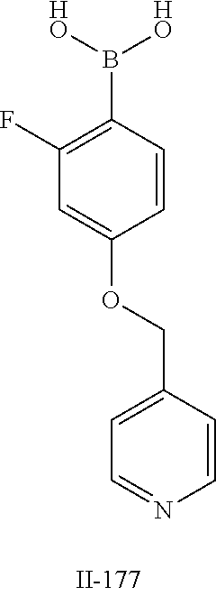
C1(F)=C(B([HO])[HO])C=CC(OCC2=CC=NC=C2)=C1
